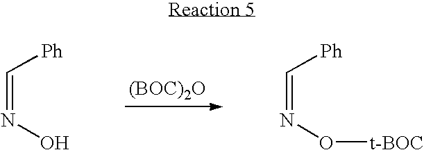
[(BOC)2O].C(=NO)[Ph].C(=NO[t-BOC])[Ph]
